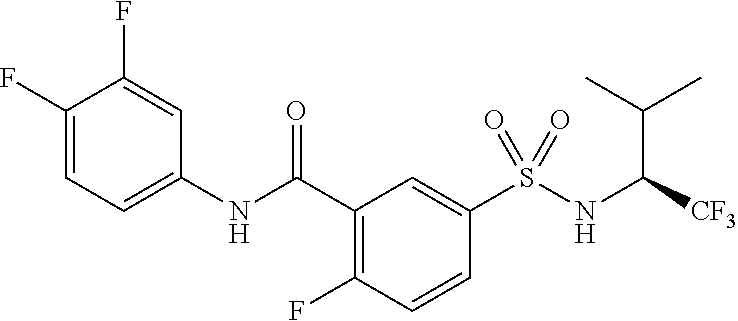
C1(F)=CC=C(NC(C2=C(F)C=CC(S(NC([CF3])C(C)C)(=O)=O)=C2)=O)C=C1F
